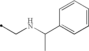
C1=CC=CC=C1C(NCC)C
